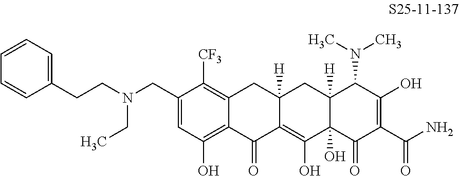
C1(CN(CCC2=CC=CC=C2)CC)=CC(O)=C2C(=C1[CF3])CC1([H])C(=C(O)C3(O)C([H])(C1)C(N(C)C)C(O)=C(C(N)=O)C3=O)C2=O
